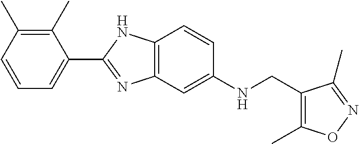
C1(C)=C(C)C=CC=C1C1=NC2=C(C=CC(NCC3=C(C)ON=C3C)=C2)N1
